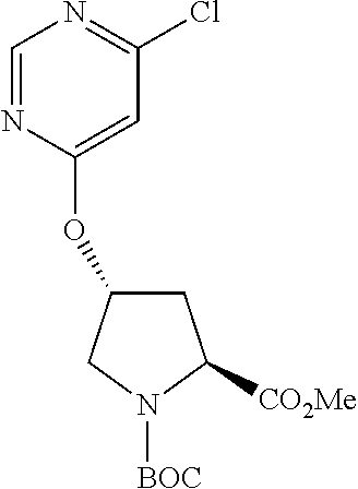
C1=NC(OC2CC([CO2Me])N([BOC])C2)=CC(Cl)=N1
